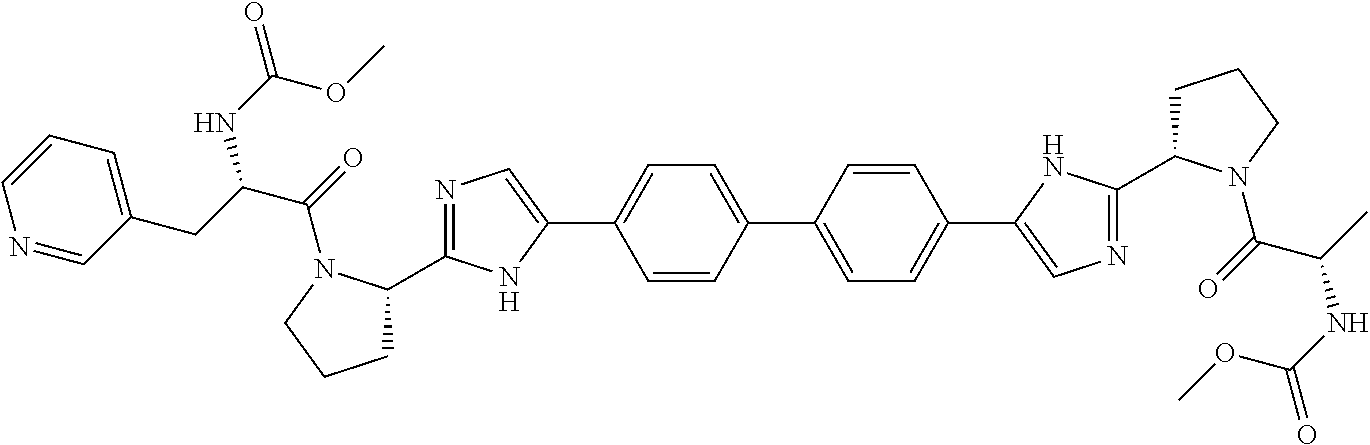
C1=CC(C2=CC=C(C3=CN=C(C4CCCN4C(=O)C(C)NC(=O)OC)N3)C=C2)=CC=C1C1=CN=C(C2CCCN2C(=O)C(CC2=CC=CN=C2)NC(=O)OC)N1
